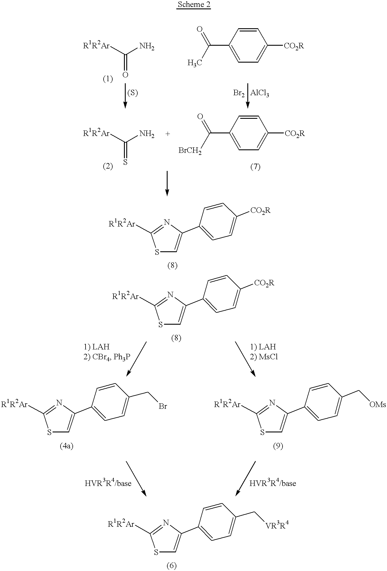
[R1R2Ar]C(N)=O.CC(C1=CC=C([CO2R])C=C1)=O.[R1R2Ar]C(N)=S.C1(C(=O)[BrCH2])=CC=C([CO2R])C=C1.S1C=C(C2=CC=C([CO2R])C=C2)N=C1[R1R2Ar].S1C=C(C2=CC=C([CO2R])C=C2)N=C1[R1R2Ar].S1C=C(C2=CC=C(CBr)C=C2)N=C1[R1R2Ar].S1C=C(C2=CC=C(C[OMs])C=C2)N=C1[R1R2Ar].S1C=C(C2=CC=C(C[VR3R4])C=C2)N=C1[R1R2Ar]
